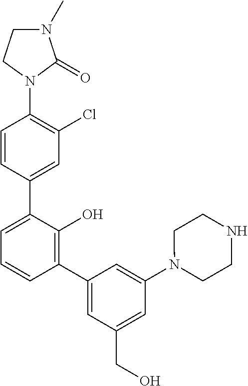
C1(N2C(=O)N(C)CC2)=C(Cl)C=C(C2=CC=CC(C3=CC(CO)=CC(N4CCNCC4)=C3)=C2O)C=C1
